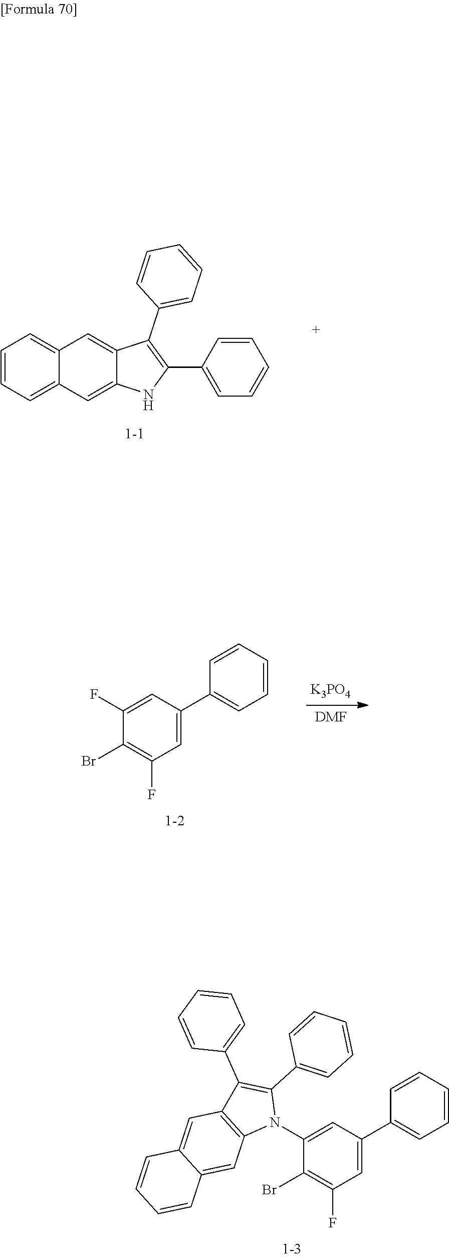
C1=CC=C2C(=C1)C=C1C(=C2)NC(C2=CC=CC=C2)=C1C1=CC=CC=C1.C1=CC=CC=C1C1=CC(F)=C(Br)C(F)=C1.[K3PO4].[DMF].C1=CC=CC=C1C1=CC(F)=C(Br)C(N2C(C3=CC=CC=C3)=C(C3=CC=CC=C3)C3=C2C=C2C(=C3)C=CC=C2)=C1
